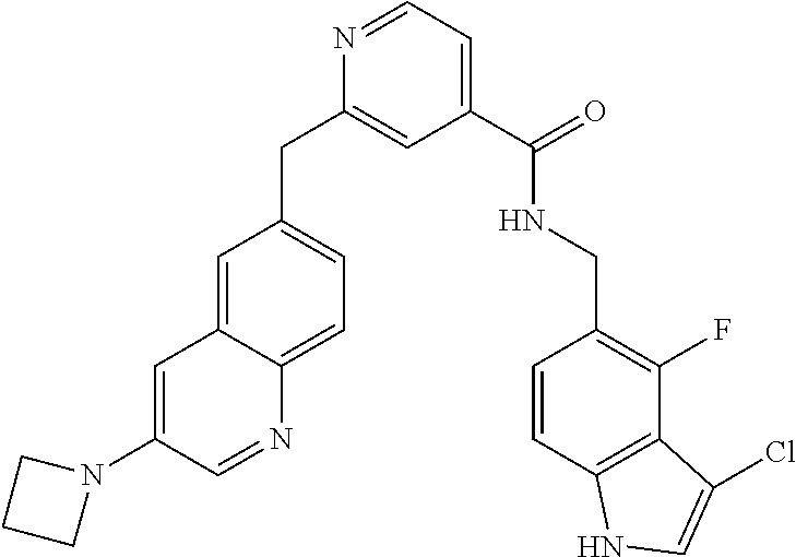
C1=C2C(=CC=C1CC1=CC(C(=O)NCC3=C(F)C4=C(C=C3)NC=C4Cl)=CC=N1)N=CC(N1CCC1)=C2
